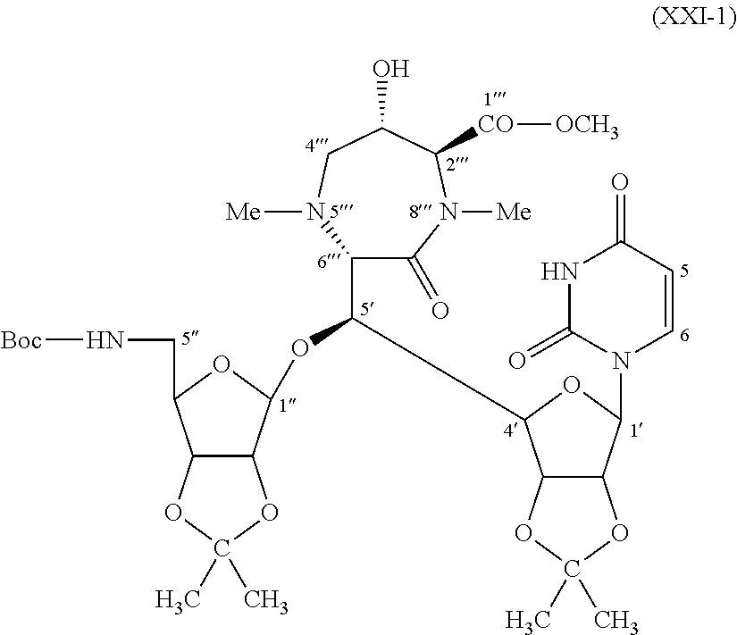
C1(C(OC2C3C(C(CN[Boc])O2)OC(C)(C)O3)C2C3C(C(N4C=CC(=O)NC4=O)O2)OC(C)(C)O3)C(=O)N([Me])C([CO][OCH3])C(O)CN1[Me]
